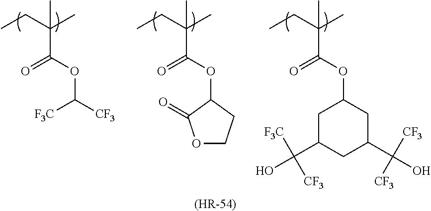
CCC(C)(C)C(OC1CC(C(O)([F3C])[CF3])CC(C(O)([CF3])[CF3])C1)=O.CCC(C)(C)C(OC1CCOC1=O)=O.CCC(C)(C)C(OC([F3C])[CF3])=O.[(HR-54)]
